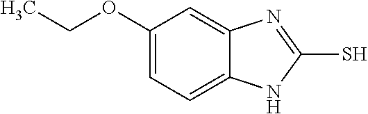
C12=CC=C(OCC)C=C1N=C(S)N2
